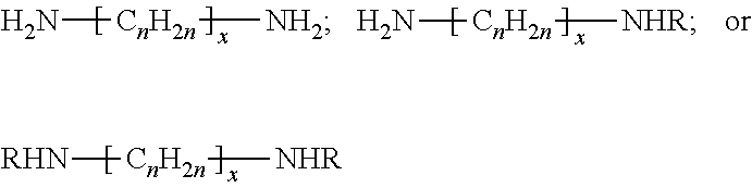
[CnH2n]([RHN])[NHR].[CnH2n](N)[NH2].[CnH2n](N)[NHR]
